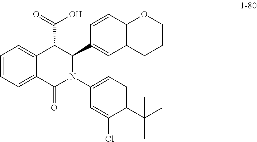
C1=CC=C2C(=C1)C(C(=O)O)C(C1=CC3=C(C=C1)OCCC3)N(C1=CC=C(C(C)(C)C)C(Cl)=C1)C2=O
